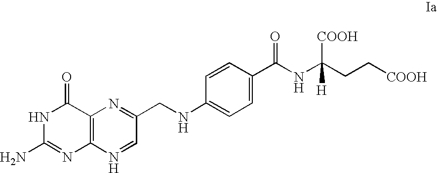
C12=C(N=CC(CNC3=CC=C(C(NC(CC[COOH])([COOH])[H])=O)C=C3)=N1)N=C(N)NC2=O
